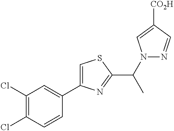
C1(Cl)=C(Cl)C=CC(C2=CSC(C(C)N3N=CC([CO2H])=C3)=N2)=C1
